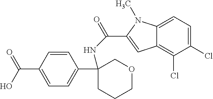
C1=C(C(=O)O)C=CC(C2(NC(=O)C3=CC4=C(Cl)C(Cl)=CC=C4N3C)CCCOC2)=C1
